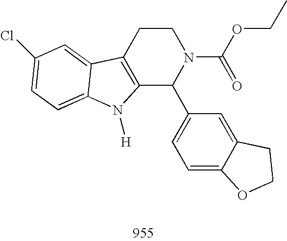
C12=C(CCN(C(=O)OCC)C1C1=CC=C3C(=C1)CCO3)C1=CC(Cl)=CC=C1N2[H]
